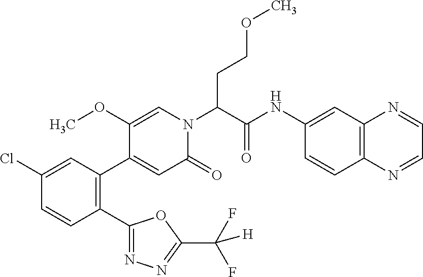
C1(Cl)=CC(C2=CC(=O)N(C(C(NC3=CC4=C(C=C3)N=CC=N4)=O)CCOC)C=C2OC)=C(C2=NN=C(C(F)(F)[H])O2)C=C1
